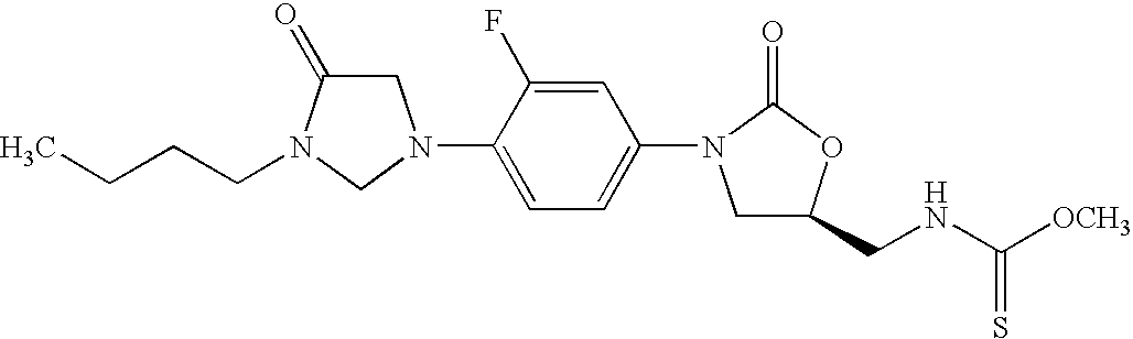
C1C(=O)N(CCCC)CN1C1=CC=C(N2CC(CNC([OCH3])=S)OC2=O)C=C1F
